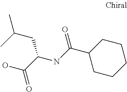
C1CC(C(NC(C(O)=O)CC(C)C)=O)CCC1
